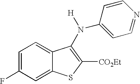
C12=CC(F)=CC=C1C(N([H])C1=CC=NC=C1)=C([CO2Et])S2
